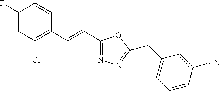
C1(F)=CC(Cl)=C(C=CC2=NN=C(CC3=CC=CC([CN])=C3)O2)C=C1
